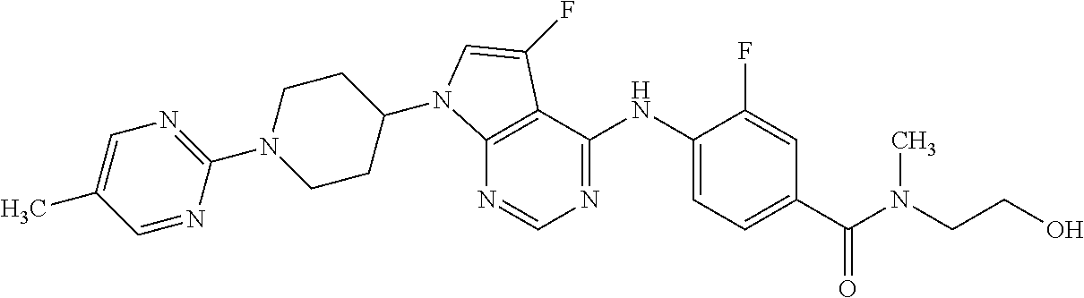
C1(N2CCC(N3C4=C(C(NC5=CC=C(C(N(C)CCO)=O)C=C5F)=NC=N4)C(F)=C3)CC2)=NC=C(C)C=N1
